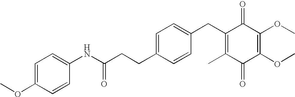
C1(=O)C(C)=C(CC2=CC=C(CCC(NC3=CC=C(OC)C=C3)=O)C=C2)C(=O)C(OC)=C1OC
